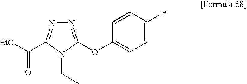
N1=C(OC2=CC=C(F)C=C2)N(CC)C(C([EtO])=O)=N1
